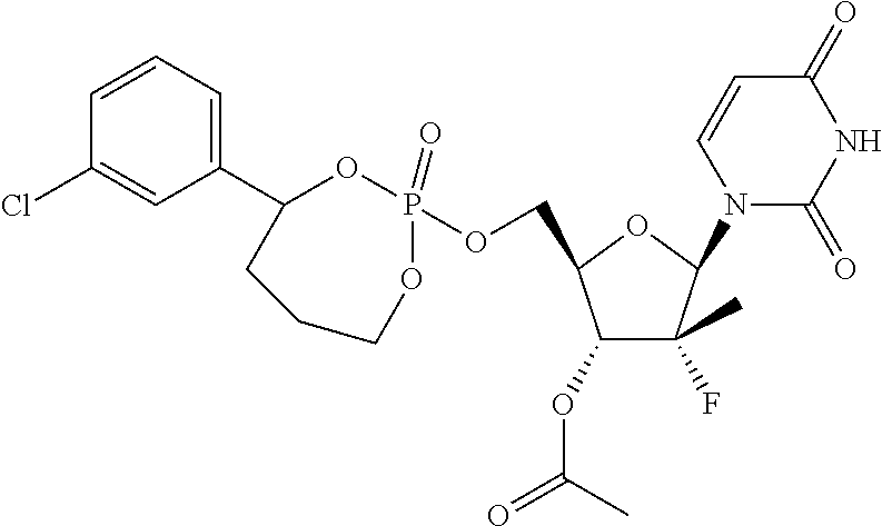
O1P(=O)(OCC2C(OC(=O)C)C(F)(C)C(N3C(=O)NC(=O)C=C3)O2)OCCCC1C1=CC=CC(Cl)=C1
